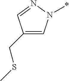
C1(CSC)=CN(*)N=C1
